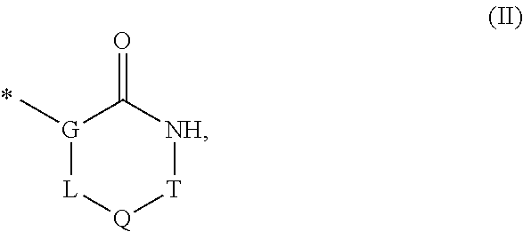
[G]1(C)[L][Q][T][NH]C1=O
